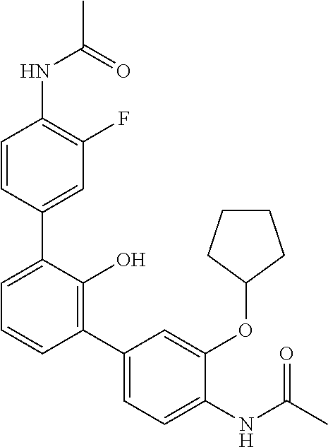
C1(NC(C)=O)=C(F)C=C(C2=CC=CC(C3=CC=C(NC(C)=O)C(OC4CCCC4)=C3)=C2O)C=C1
